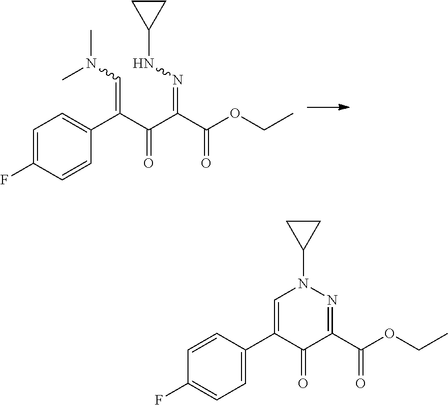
C1CC1NN=C(C(C(C1=CC=C(F)C=C1)=CN(C)C)=O)C(OCC)=O.C1CC1N1N=C(C(OCC)=O)C(=O)C(C2=CC=C(F)C=C2)=C1
